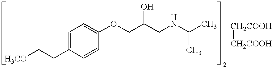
[H3CO]CCC1=CC=C(OCC(CNC(C)C)O)C=C1.[CH2COOH][CH2COOH]
